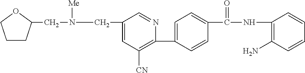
C1=C(CN(CC2CCCO2)[Me])C=NC(C2=CC=C(C(NC3=C(N)C=CC=C3)=O)C=C2)=C1[CN]
